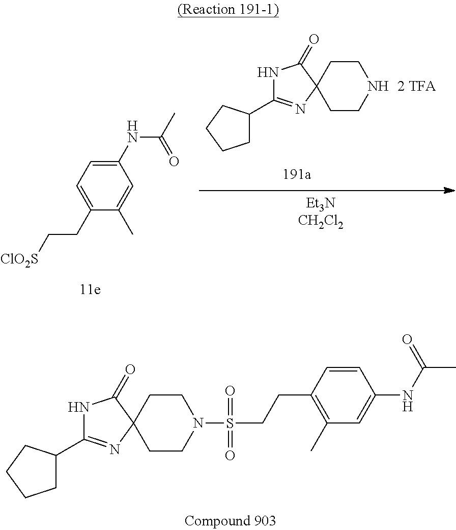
C1C(C2=NC3(C(=O)N2)CCN(S(CCC2=C(C)C=C(NC(C)=O)C=C2)(=O)=O)CC3)CCC1.[Et3NCH2Cl2].C1C(C2=NC3(C(=O)N2)CCNCC3)CCC1.C1(NC(C)=O)=CC=C(CC[ClO2S])C(C)=C1
